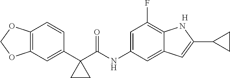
C1(C2(C(NC3=CC(F)=C4C(=C3)C=C(C3CC3)N4)=O)CC2)=CC2=C(C=C1)OCO2.[H]
